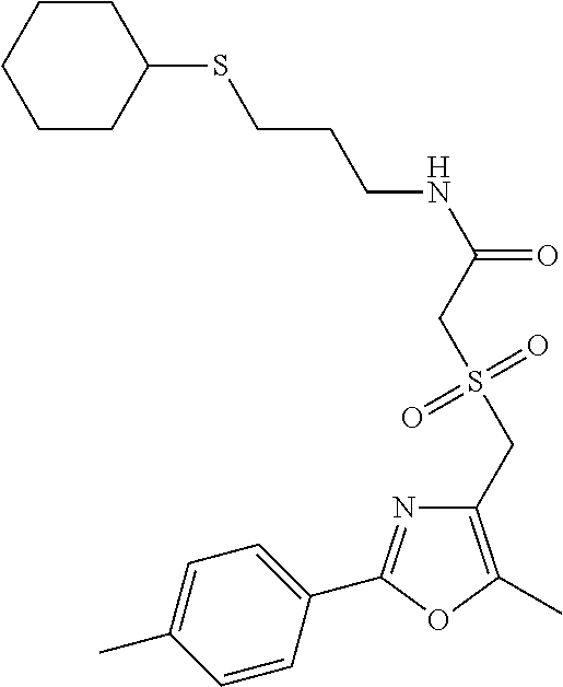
C1=C(C)C=CC(C2=NC(CS(CC(NCCCSC3CCCCC3)=O)(=O)=O)=C(C)O2)=C1
